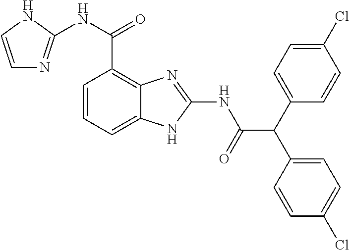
C1=CC=C2C(=C1C(NC1=NC=CN1)=O)N=C(NC(C(C1=CC=C(Cl)C=C1)C1=CC=C(Cl)C=C1)=O)N2
